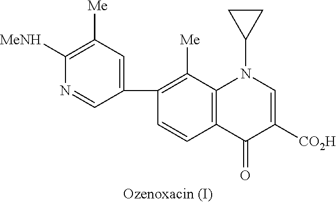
C1(C2=C([Me])C3=C(C=C2)C(=O)C([CO2H])=CN3C2CC2)=CC([Me])=C([MeNH])N=C1
